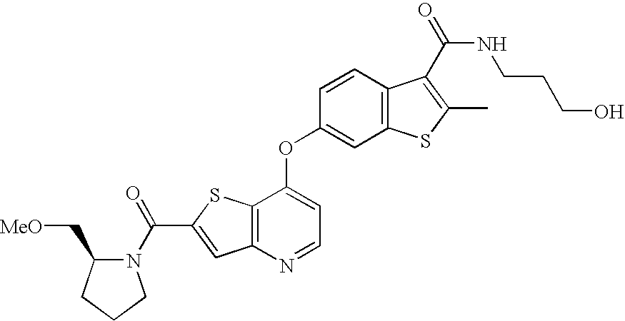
C12=C(N=CC=C1OC1=CC3=C(C=C1)C(C(NCCCO)=O)=C(C)S3)C=C(C(=O)N1C(C[MeO])CCC1)S2
